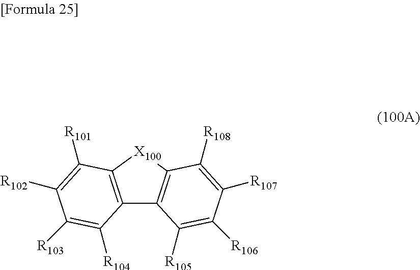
C12=C([X100]C3=C1C([R105])=C([R106])C([R107])=C3[R108])C([R101])=C([R102])C([R103])=C2[R104]
